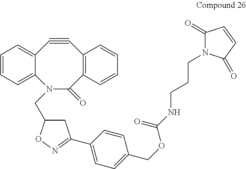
C12=CC=CC=C1N(CC1CC(C3=CC=C(COC(NCCCN4C(=O)C=CC4=O)=O)C=C3)=NO1)C(=O)C1=C(C#C2)C=CC=C1
